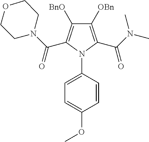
C1([OBn])=C(C(N(C)C)=O)N(C2=CC=C(OC)C=C2)C(C(N2CCOCC2)=O)=C1[BnO]
